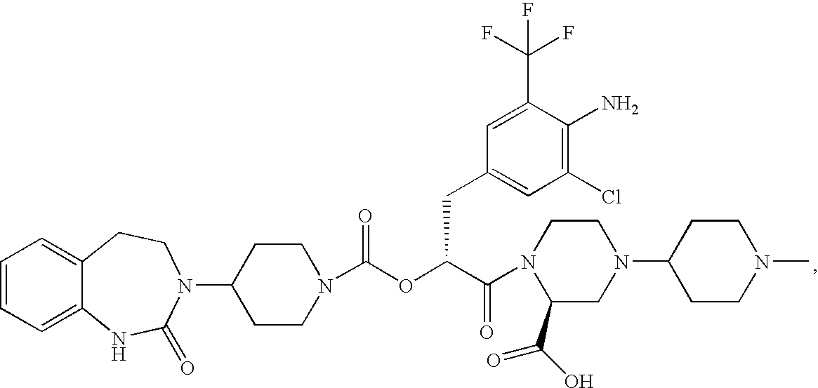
C1=CC=C2C(=C1)CCN(C1CCN(C(OC(C(=O)N3C(C(O)=O)CN(C4CCN(C)CC4)CC3)CC3=CC(Cl)=C(N)C(C(F)(F)F)=C3)=O)CC1)C(=O)N2
